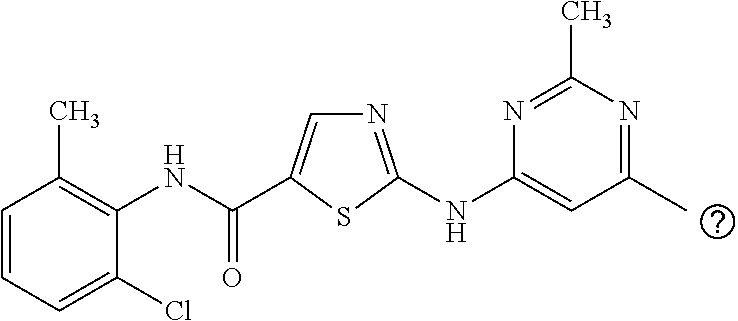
C1(Cl)=CC=CC(C)=C1NC(=O)C1=CN=C(NC2=CC(C)=NC(C)=N2)S1
